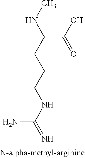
C(C(C(O)=O)NC)CCNC(N)=N
